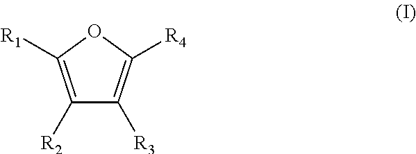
C1([R2])=C([R1])OC([R4])=C1[R3]
